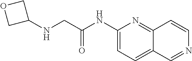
C1(NC(=O)CNC2COC2)=CC=C2C(=N1)C=CN=C2
